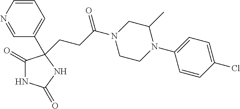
C1(=O)NC(=O)NC1(CCC(N1CCN(C2=CC=C(Cl)C=C2)C(C)C1)=O)C1=CC=CN=C1
